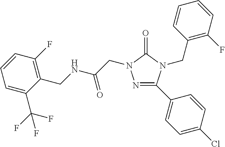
N(C(=O)CN1N=C(C2=CC=C(Cl)C=C2)N(CC2=C(F)C=CC=C2)C1=O)CC1=C(F)C=CC=C1C(F)(F)F
